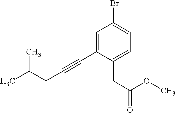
C1=C(C#CCC(C)C)C(CC(OC)=O)=CC=C1Br
